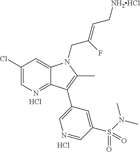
C1(Cl)=CN=C2C(=C1)N(CC(=CC[NH2HCl])F)C(C)=C2C1=CN=CC(S(N(C)C)(=O)=O)=C1.Cl.Cl
